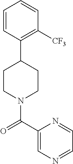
C1=CC(C2CCN(C(=O)C3=CN=CC=N3)CC2)=C([CF3])C=C1
